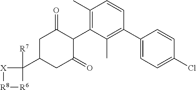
C1(C)=C(C2C(=O)CC(C3([R7])[X][R8][R6]3)CC2=O)C(C)=C(C2=CC=C(Cl)C=C2)C=C1
